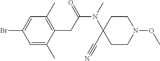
C1=C(C)C(CC(N(C)C2(C#N)CCN(OC)CC2)=O)=C(C)C=C1Br
